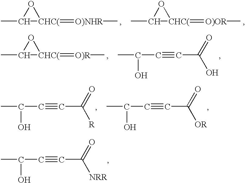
CC1[CHC(](=[O)NHR]C)O1.CC1[CHC(](=[O)OR]C)O1.CC1[CHC(](=[O)R]C)O1.CC(C#CC(O)=O)O.CC(C#CC([OR])=O)O.CC(C#CC([R])=O)O.CC(C#CC([NRR])=O)O
